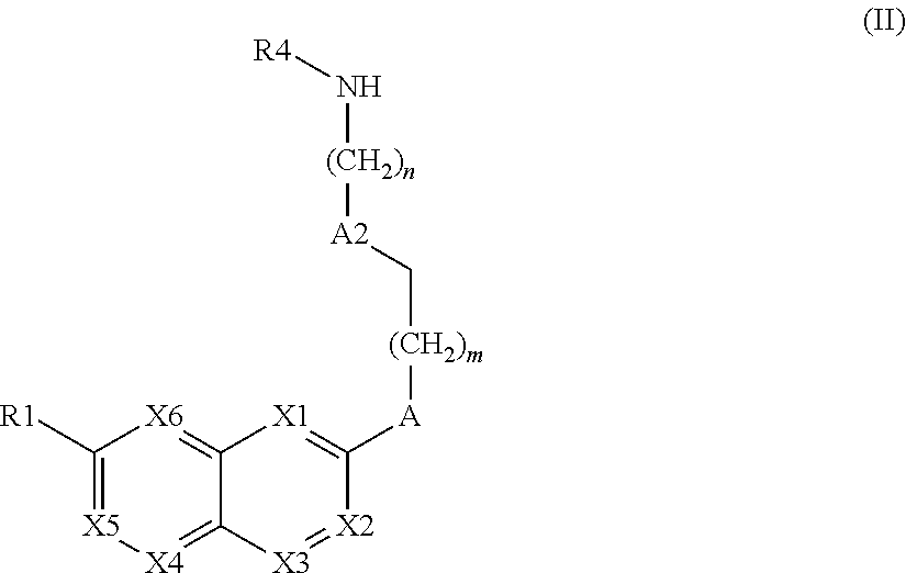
C1([R1])=[X5][X4]=C2C(=[X6]1)[X1]=C([A][(CH2)m]C[A2][(CH2)n]N[R4])[X2]=[X3]2
